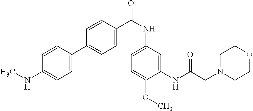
C1=C(C2=CC=C(C(NC3=CC=C(OC)C(NC(CN4CCOCC4)=O)=C3)=O)C=C2)C=CC(NC)=C1
